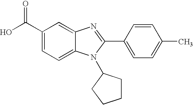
C1(C(O)=O)=CC=C2C(=C1)N=C(C1=CC=C(C)C=C1)N2C1CCCC1
